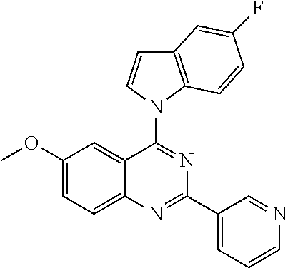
C1(OC)=CC=C2C(=C1)C(N1C3=C(C=C1)C=C(F)C=C3)=NC(C1=CC=CN=C1)=N2
